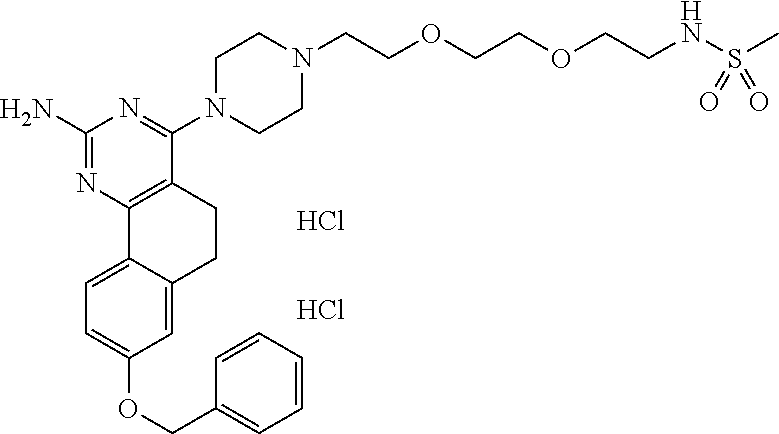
C1(N)=NC2=C(C(N3CCN(CCOCCOCCNS(C)(=O)=O)CC3)=N1)CCC1=CC(OCC3=CC=CC=C3)=CC=C21.Cl.Cl
